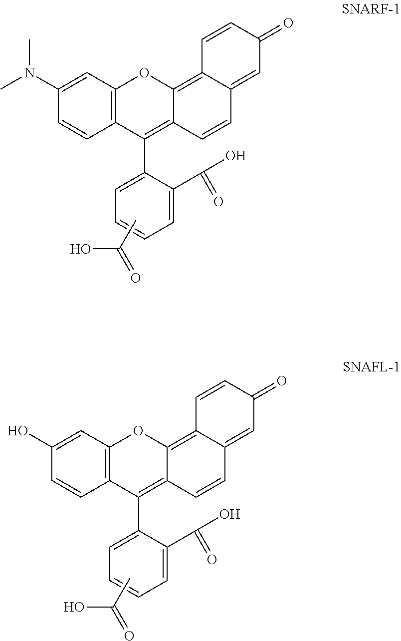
C1=CC2=C(C=C1N(C)C)OC1=C3C(=CC(=O)C=C3)C=CC1=C2C1=CC=CC=C1C(O)=O.CC(=O)O.C1=CC2=C(C=C1O)OC1=C3C(=CC(=O)C=C3)C=CC1=C2C1=CC=CC=C1C(O)=O.CC(=O)O
